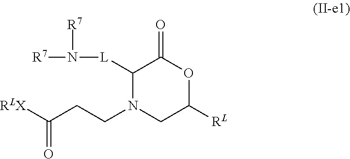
C1([L]N([R7])[R7])N(CCC([RLX])=O)CC([RL])OC1=O
